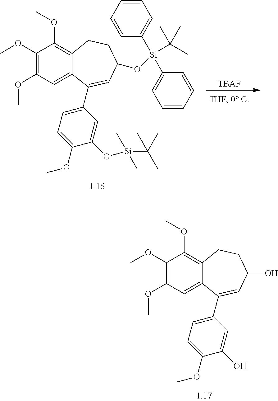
C1(OC)=C(OC)C=C2C(=C1OC)CCC(O[Si](C(C)(C)C)(C1=CC=CC=C1)C1=CC=CC=C1)C=C2C1=CC=C(OC)C(O[Si](C)(C)C(C)(C)C)=C1.[TBAF].C1(OC)=C(OC)C=C2C(=C1OC)CCC(O)C=C2C1=CC=C(OC)C(O)=C1
